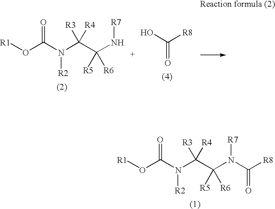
OC([R8])=O.[R1]OC(N(C(C(N[R7])([R5])[R6])([R3])[R4])[R2])=O.[R1]OC(N(C(C(N([R7])C([R8])=O)([R5])[R6])([R3])[R4])[R2])=O
